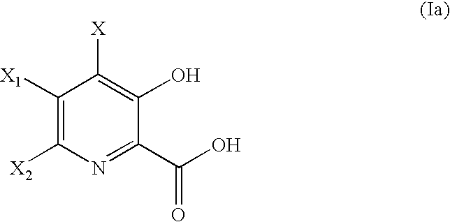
C1([X1])=C([X2])N=C(C(O)=O)C(O)=C1[X]
